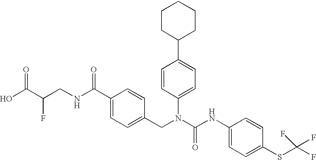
OC(C(CNC(C1=CC=C(CN(C(NC2=CC=C(SC(F)(F)F)C=C2)=O)C2=CC=C(C3CCCCC3)C=C2)C=C1)=O)F)=O
